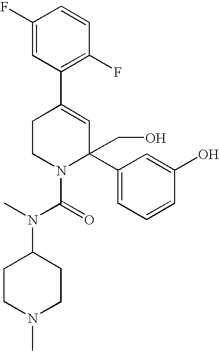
C1(F)=CC(C2=CC(CO)(C3=CC=CC(O)=C3)N(C(=O)N(C)C3CCN(C)CC3)CC2)=C(F)C=C1
